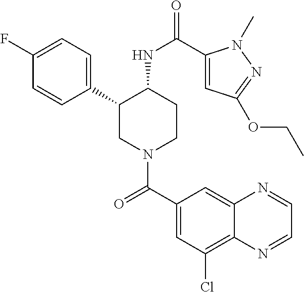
C1(F)=CC=C(C2CN(C(C3=CC(Cl)=C4C(=C3)N=CC=N4)=O)CCC2NC(=O)C2=CC(OCC)=NN2C)C=C1
